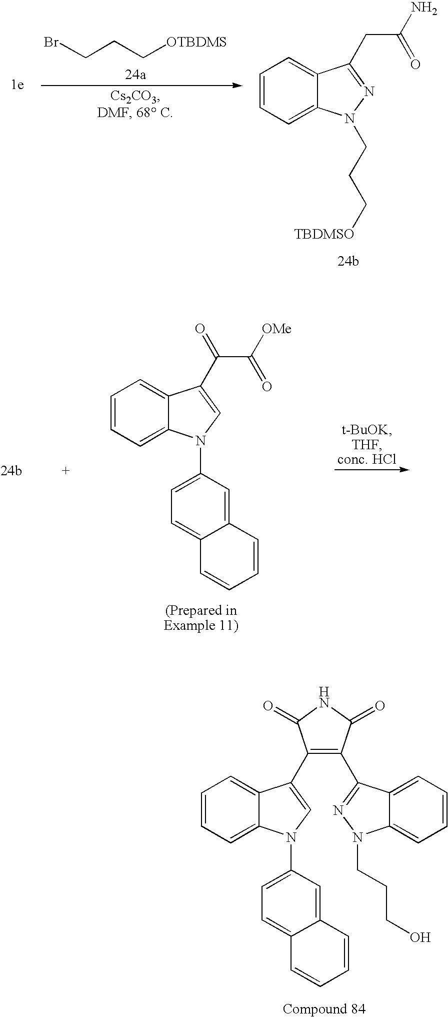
C1=CC=C2C(=C1)C(CC(N)=O)=NN2CCC[TBDMSO].BrCCC[OTBDMS].C1=CC=C2C(=C1)C(C(C([OMe])=O)=O)=CN2C1=CC=C2C(=C1)C=CC=C2.C1(C2=CN(C3=CC=C4C(=C3)C=CC=C4)C3=CC=CC=C32)=C(C2=NN(CCCO)C3=CC=CC=C32)C(=O)NC1=O
